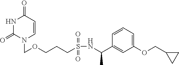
N1C(=O)N(COCCCS(NC(C2=CC(OCC3CC3)=CC=C2)C)(=O)=O)C=CC1=O
